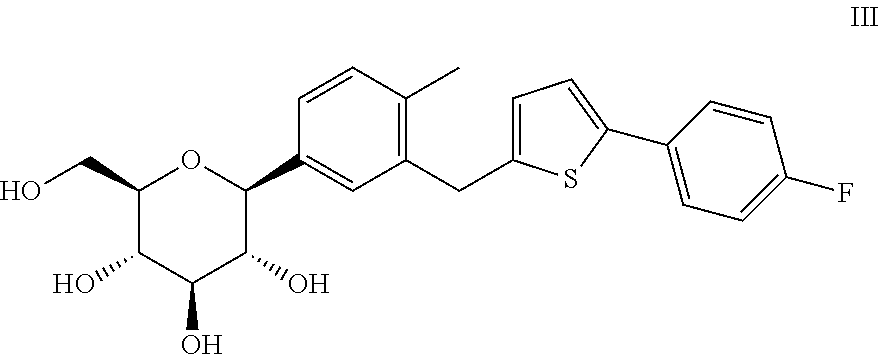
C1(CO)C(O)C(O)C(O)C(C2=CC(CC3=CC=C(C4=CC=C(F)C=C4)S3)=C(C)C=C2)O1
